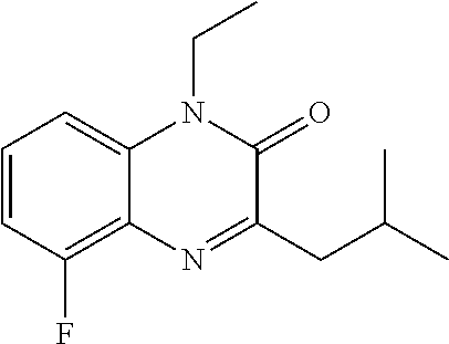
C1=CC(F)=C2C(=C1)N(CC)C(=O)C(CC(C)C)=N2
